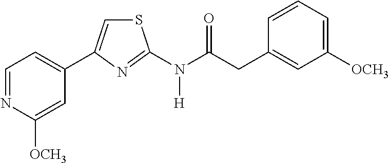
C1=NC([OCH3])=CC(C2=CSC(N(C(CC3=CC([OCH3])=CC=C3)=O)[H])=N2)=C1
